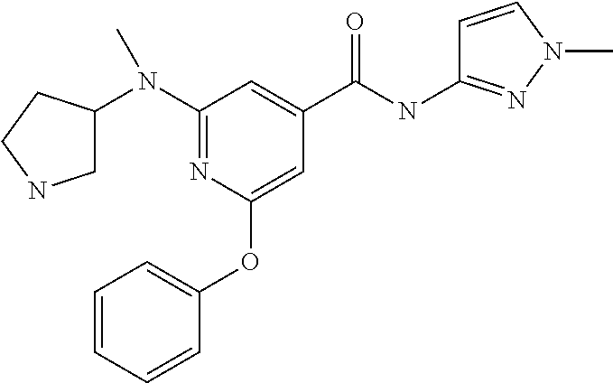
C1(N(C2CNCC2)C)=NC(OC2=CC=CC=C2)=CC(C(NC2=NN(C)C=C2)=O)=C1
